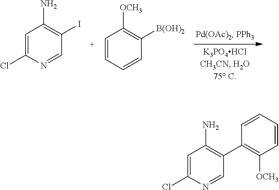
C1=C(Cl)N=CC(C2=C([OCH3])C=CC=C2)=C1N.C1=C(Cl)N=CC(I)=C1N.C1=CC=CC([B(OH)2])=C1[OCH3]
